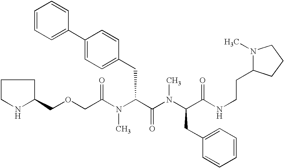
C1(COCC(N(C(C(=O)N(C)C(CC2=CC=CC=C2)C(=O)NCCC2N(C)CCC2)CC2=CC=C(C3=CC=CC=C3)C=C2)C)=O)CCCN1
